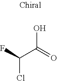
FC(C(=O)O)Cl
